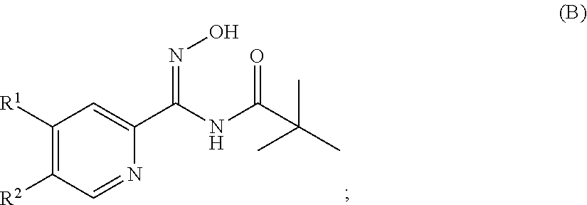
C1([R1])=C([R2])C=NC(C(=NO)NC(C(C)(C)C)=O)=C1
